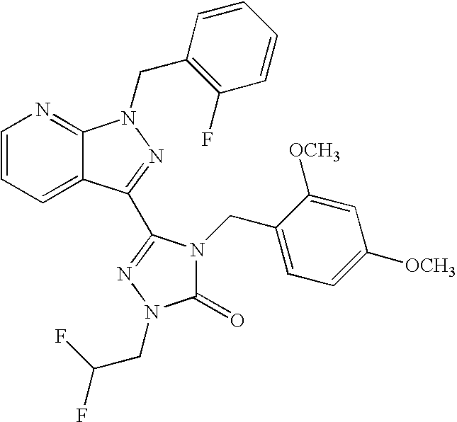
C1=CC=C2C(=N1)N(CC1=C(F)C=CC=C1)N=C2C1=NN(CC(F)F)C(=O)N1CC1=CC=C([OCH3])C=C1[OCH3]
